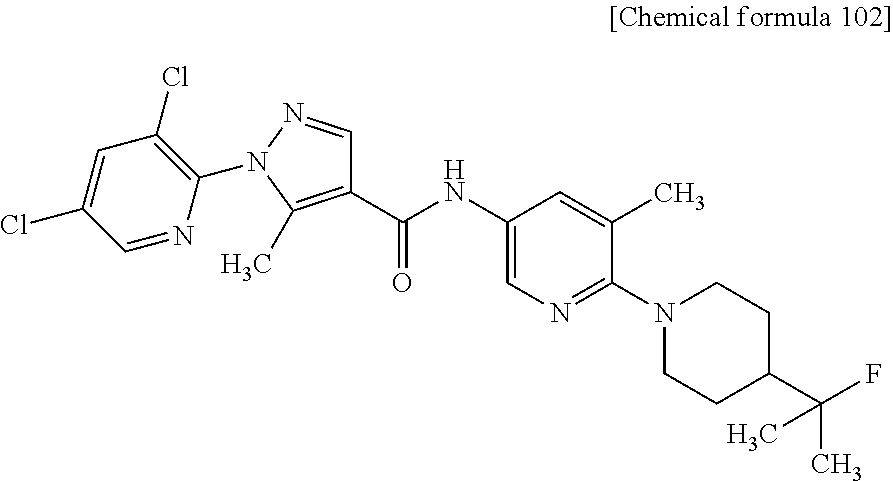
C1(Cl)=CC(Cl)=C(N2N=CC(C(NC3=CN=C(N4CCC(C(C)(F)C)CC4)C(C)=C3)=O)=C2C)N=C1
